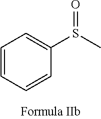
C1=CC=CC(S(C)=O)=C1
